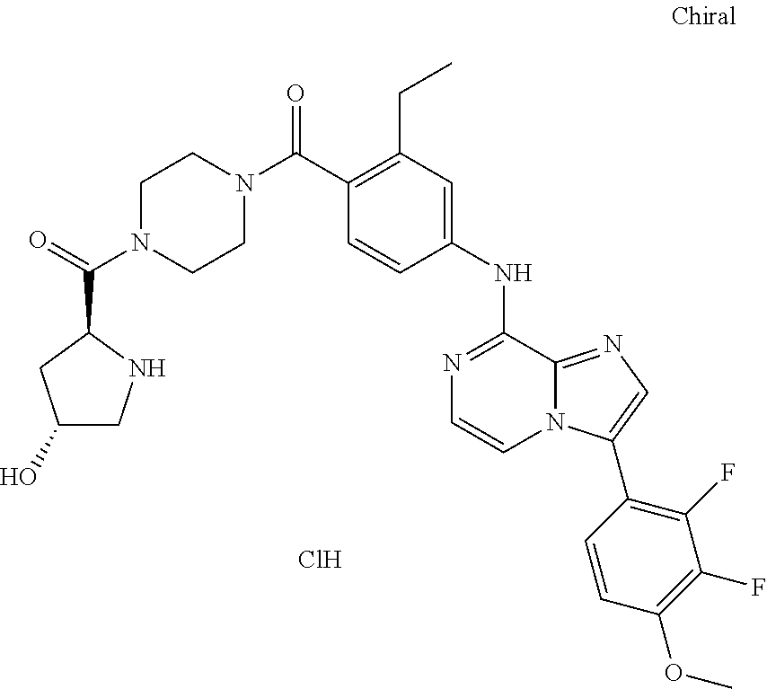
C(C1=C(CC)C=C(NC2=NC=CN3C2=NC=C3C2=C(F)C(F)=C(OC)C=C2)C=C1)(=O)N1CCN(C(=O)C2NCC(O)C2)CC1.Cl
